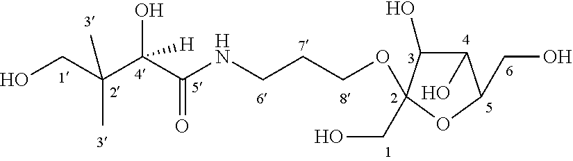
C1(O)C(O)C(OCCCNC(C(C(CO)(C)C)(O)[H])=O)(CO)OC1CO
